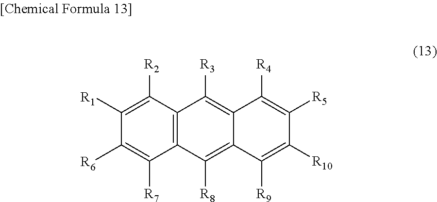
[R6]C1=C([R7])C2=C(C([R2])=C1[R1])C([R3])=C1C(=C2[R8])C([R9])=C([R10])C([R5])=C1[R4]
